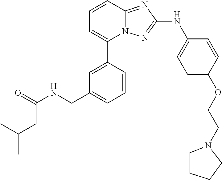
C1=CC2=NC(NC3=CC=C(OCCN4CCCC4)C=C3)=NN2C(C2=CC(CNC(=O)CC(C)C)=CC=C2)=C1
